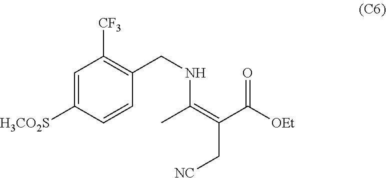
O=C([OEt])C(=C(C)NCC1=C([CF3])C=C([H3CO2S])C=C1)C[NC]
